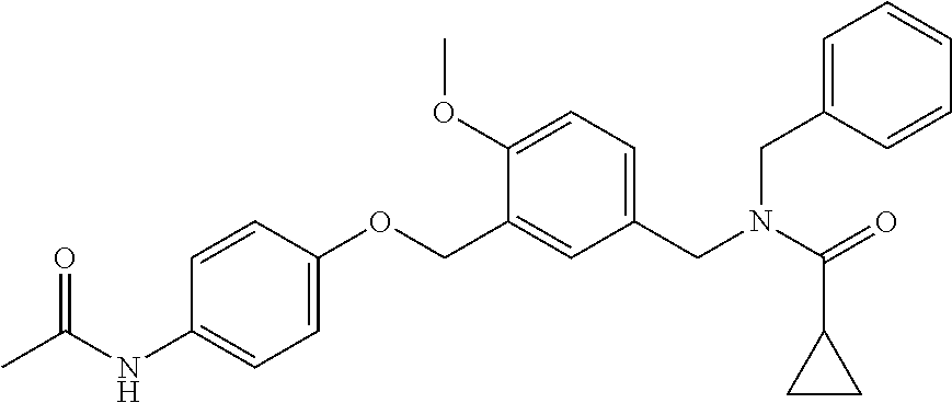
C1(C(N(CC2=CC=C(OC)C(COC3=CC=C(NC(C)=O)C=C3)=C2)CC2=CC=CC=C2)=O)CC1
